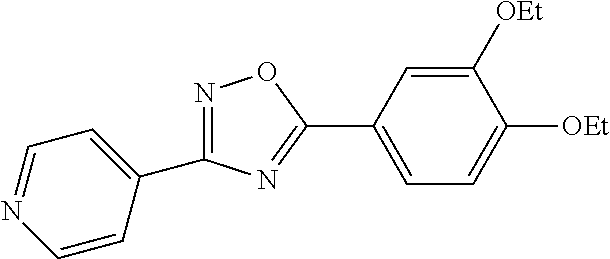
N1=C(C2=CC=NC=C2)N=C(C2=CC=C([OEt])C([OEt])=C2)O1
